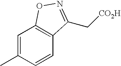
C1=C(C)C=CC2=C1ON=C2C[CO2H]
